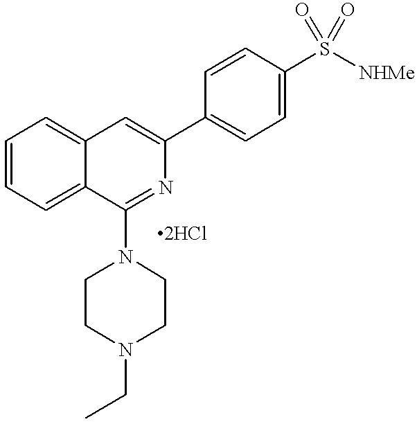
C1=CC=C2C(=C1)C=C(C1=CC=C(S(=O)(=O)[NHMe])C=C1)N=C2N1CCN(CC)CC1
